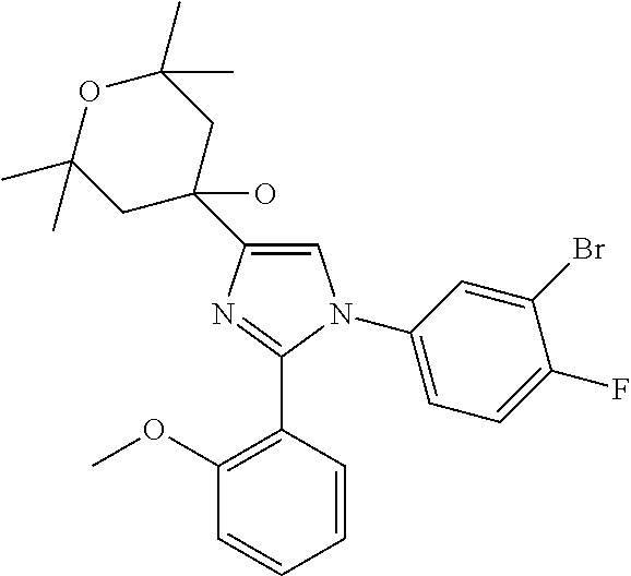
C1(C2(O)CC(C)(C)OC(C)(C)C2)=CN(C2=CC=C(F)C(Br)=C2)C(C2=C(OC)C=CC=C2)=N1
